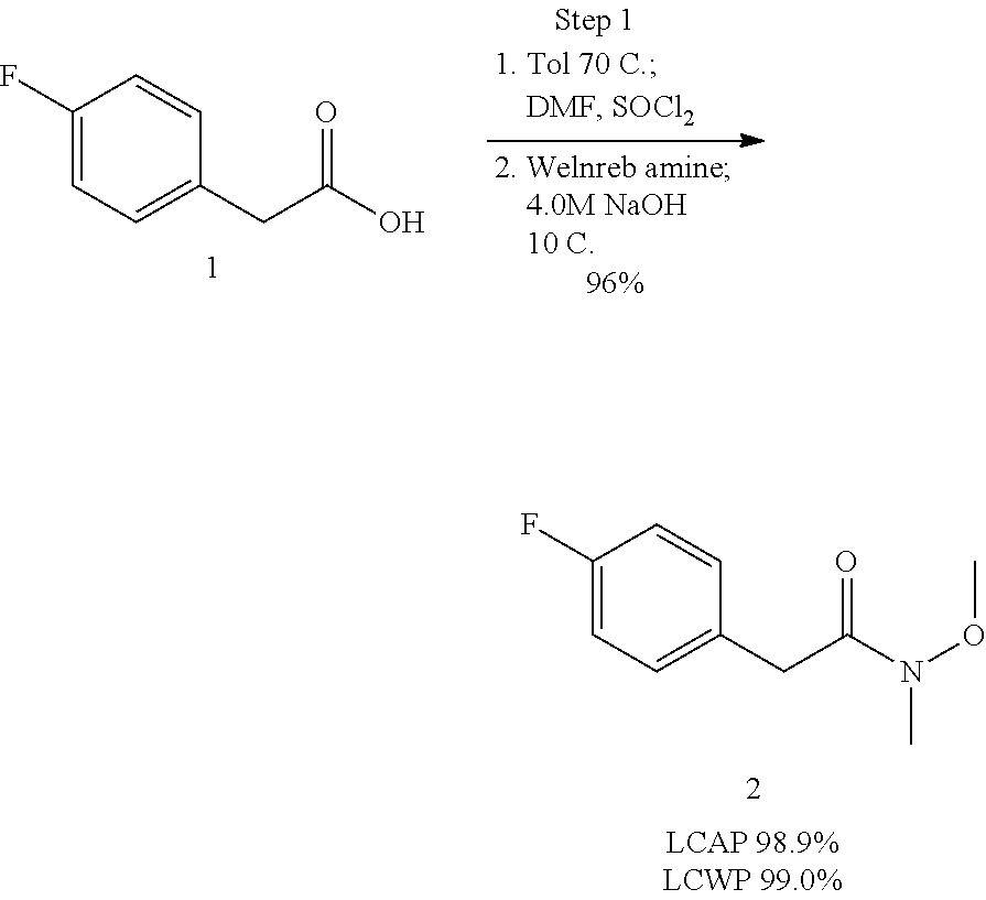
C1(F)=CC=C(CC(O)=O)C=C1.C1(F)=CC=C(CC(N(C)OC)=O)C=C1
